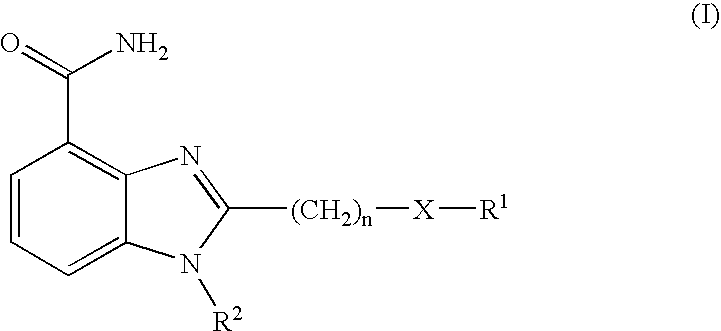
C1=CC=C2C(=C1C(=O)N)N=C([(CH2)n][X][R1])N2[R2]
